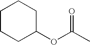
C1C(OC(C)=O)CCCC1
